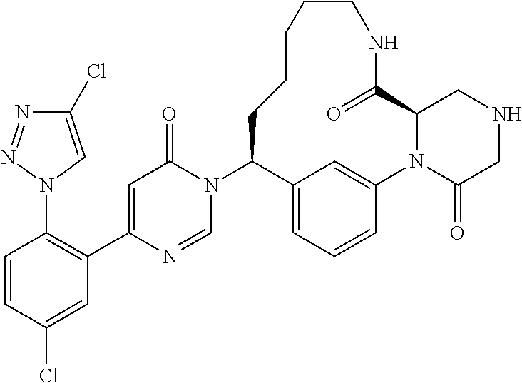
N1(C2C3=CC=CC(=C3)N3C(=O)CNCC3C(=O)NCCCCC2)C(=O)C=C(C2=C(N3C=C(Cl)N=N3)C=CC(Cl)=C2)N=C1
